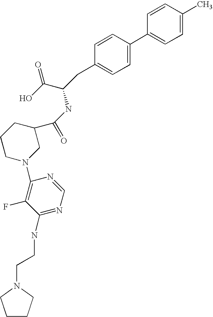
C1=CC(C)=CC=C1C1=CC=C(CC(C(=O)O)NC(C2CCCN(C3=C(F)C(NCCN4CCCC4)=NC=N3)C2)=O)C=C1
